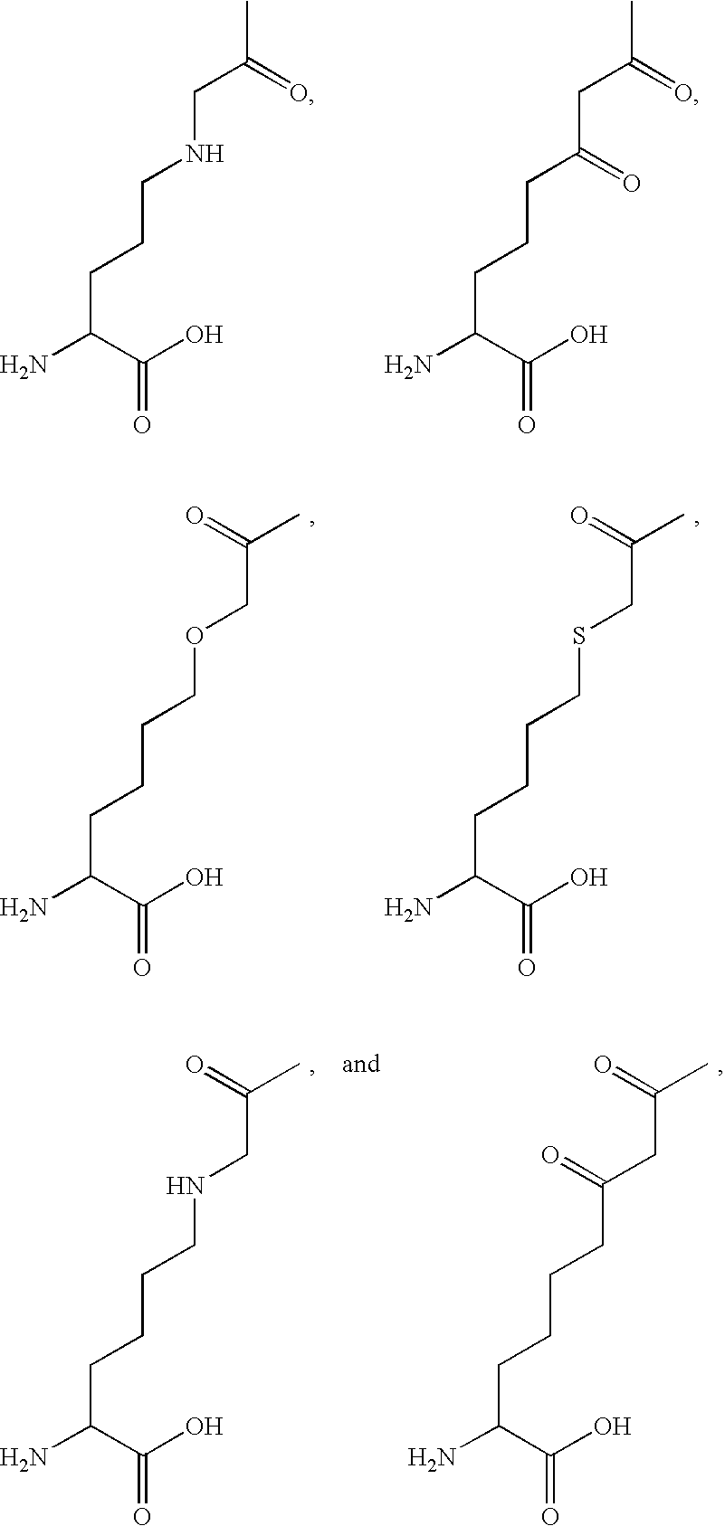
C(CCC(N)C(O)=O)C(CC(C)=O)=O.C(CCC(N)C(O)=O)NCC(C)=O.C(CCC(N)C(O)=O)CSCC(C)=O.C(CCC(N)C(O)=O)COCC(C)=O.C(CCC(N)C(O)=O)CC(CC(C)=O)=O.C(CCC(N)C(O)=O)CNCC(C)=O
